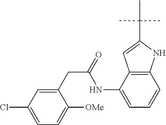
C12=C(C(NC(CC3=CC(Cl)=CC=C3[OMe])=O)=CC=C1)C=C(C(C)(C)C)N2
